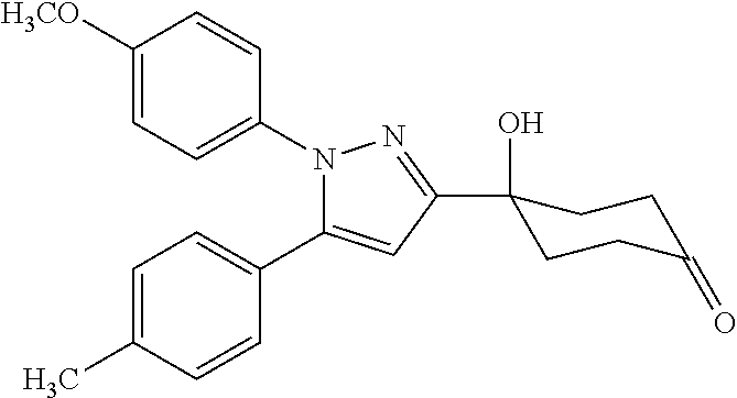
C1=C(C)C=CC(C2=CC(C3(O)CCC(=O)CC3)=NN2C2=CC=C([H3CO])C=C2)=C1
